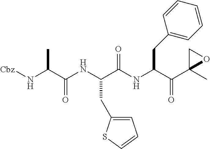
[Cbz]NC(C(NC(C(NC(C(C1(C)OC1)=O)CC1=CC=CC=C1)=O)CC1=CC=CS1)=O)C
